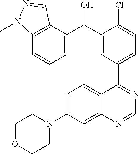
C1=C(N2CCOCC2)C=C2C(=C1)C(C1=CC=C(Cl)C(C(O)C3=CC=CC4=C3C=NN4C)=C1)=NC=N2
